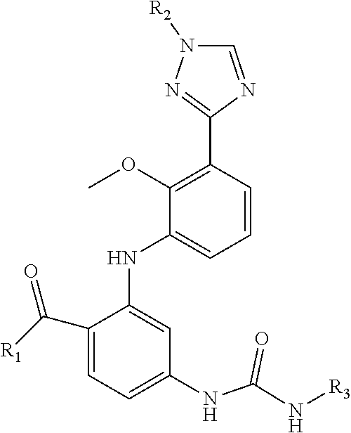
C1(C([R1])=O)=CC=C(NC(N[R3])=O)C=C1NC1=CC=CC(C2=NN([R2])C=N2)=C1OC
